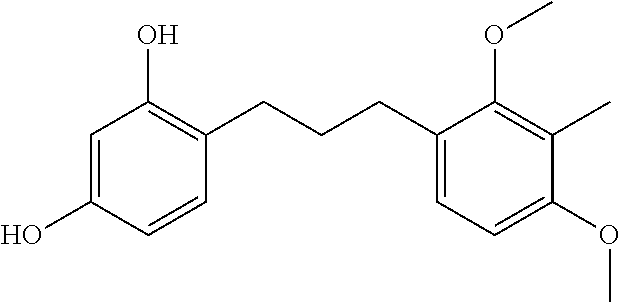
C1=C(O)C=CC(CCCC2=CC=C(OC)C(C)=C2OC)=C1O
